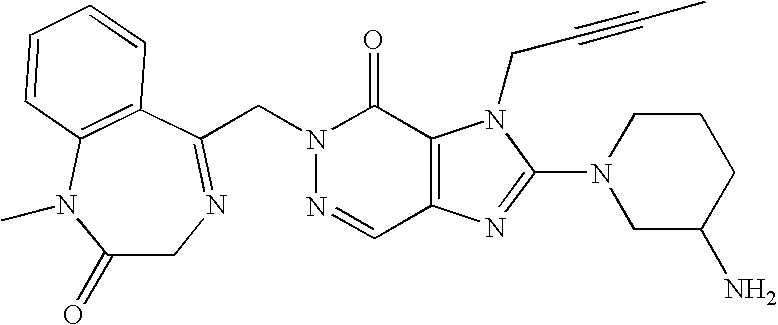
N1=CC2=C(C(=O)N1CC1=NCC(=O)N(C)C3=C1C=CC=C3)N(CC#CC)C(N1CC(N)CCC1)=N2
